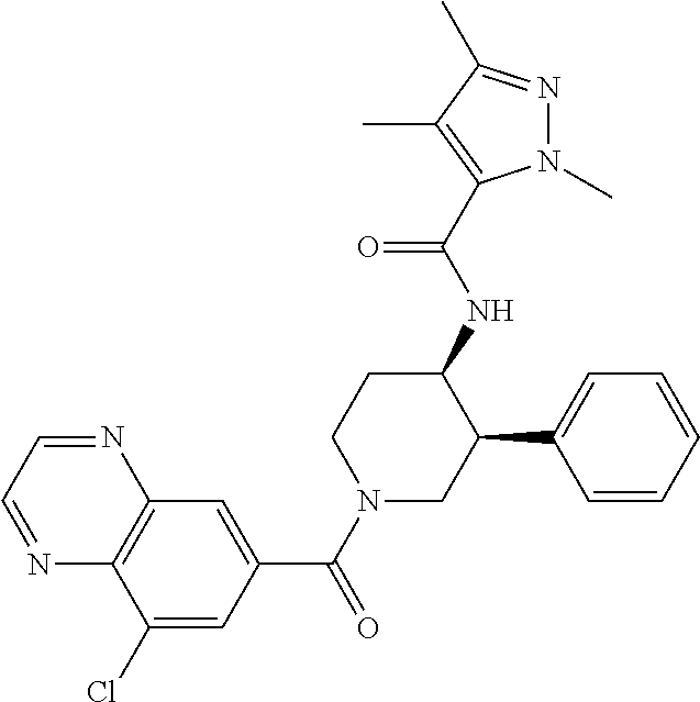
C1(Cl)=CC(C(N2CC(C3=CC=CC=C3)C(NC(=O)C3=C(C)C(C)=NN3C)CC2)=O)=CC2=C1N=CC=N2
